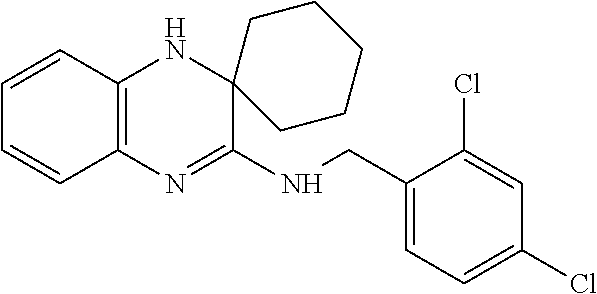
C1=CC2=C(C=C1)N=C(NCC1=CC=C(Cl)C=C1Cl)C1(N2)CCCCC1
